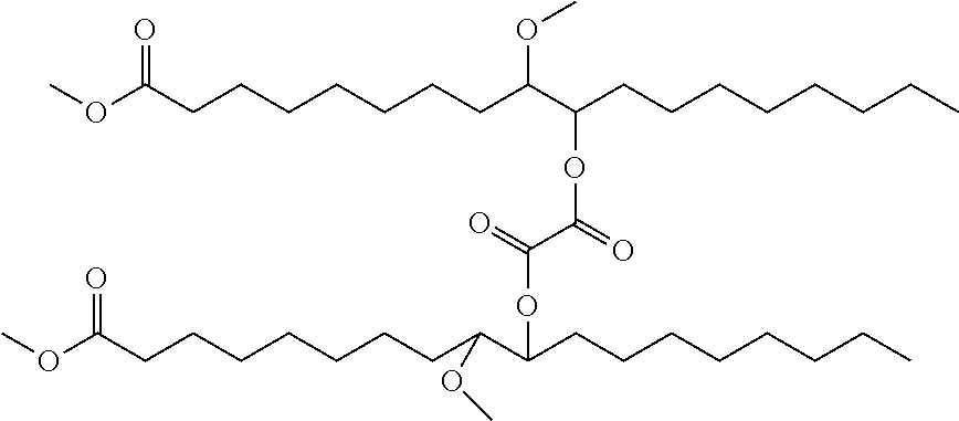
COC(CCCCCCCC(OC)C(CCCCCCCC)OC(C(=O)OC(CCCCCCCC)C(CCCCCCCC(OC)=O)OC)=O)=O
